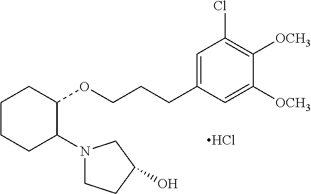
C1CCC(N2CCC(O)C2)C(OCCCC2=CC(Cl)=C([OCH3])C([OCH3])=C2)C1.Cl
